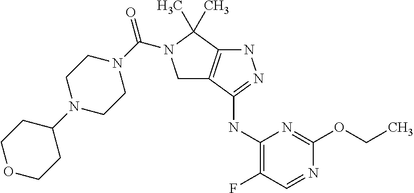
C1(NC2=NNC3=C2CN(C(N2CCN(C4CCOCC4)CC2)=O)C3(C)C)=C(F)C=NC(OCC)=N1
